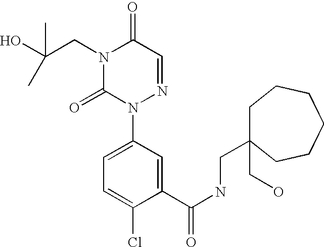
C(N1C(=O)N(C2=CC=C(Cl)C(C(NCC3(CO)CCCCCC3)=O)=C2)N=CC1=O)C(O)(C)C
